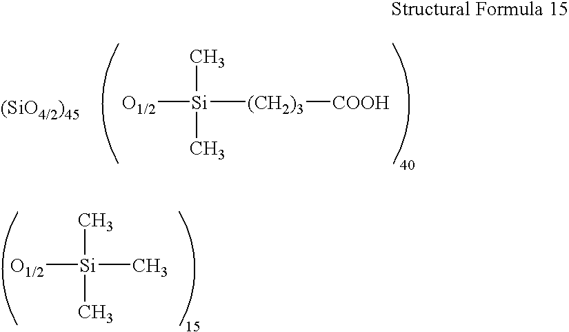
[O1/2][Si]([(CH2)3][COOH])(C)C.[O1/2][Si](C)(C)C
